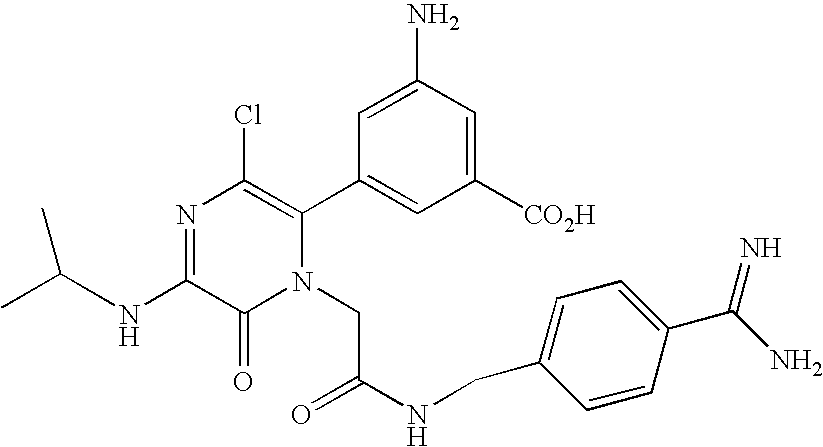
N(C1=NC(Cl)=C(C2=CC([CO2H])=CC(N)=C2)N(CC(NCC2=CC=C(C(=N)N)C=C2)=O)C1=O)C(C)C
